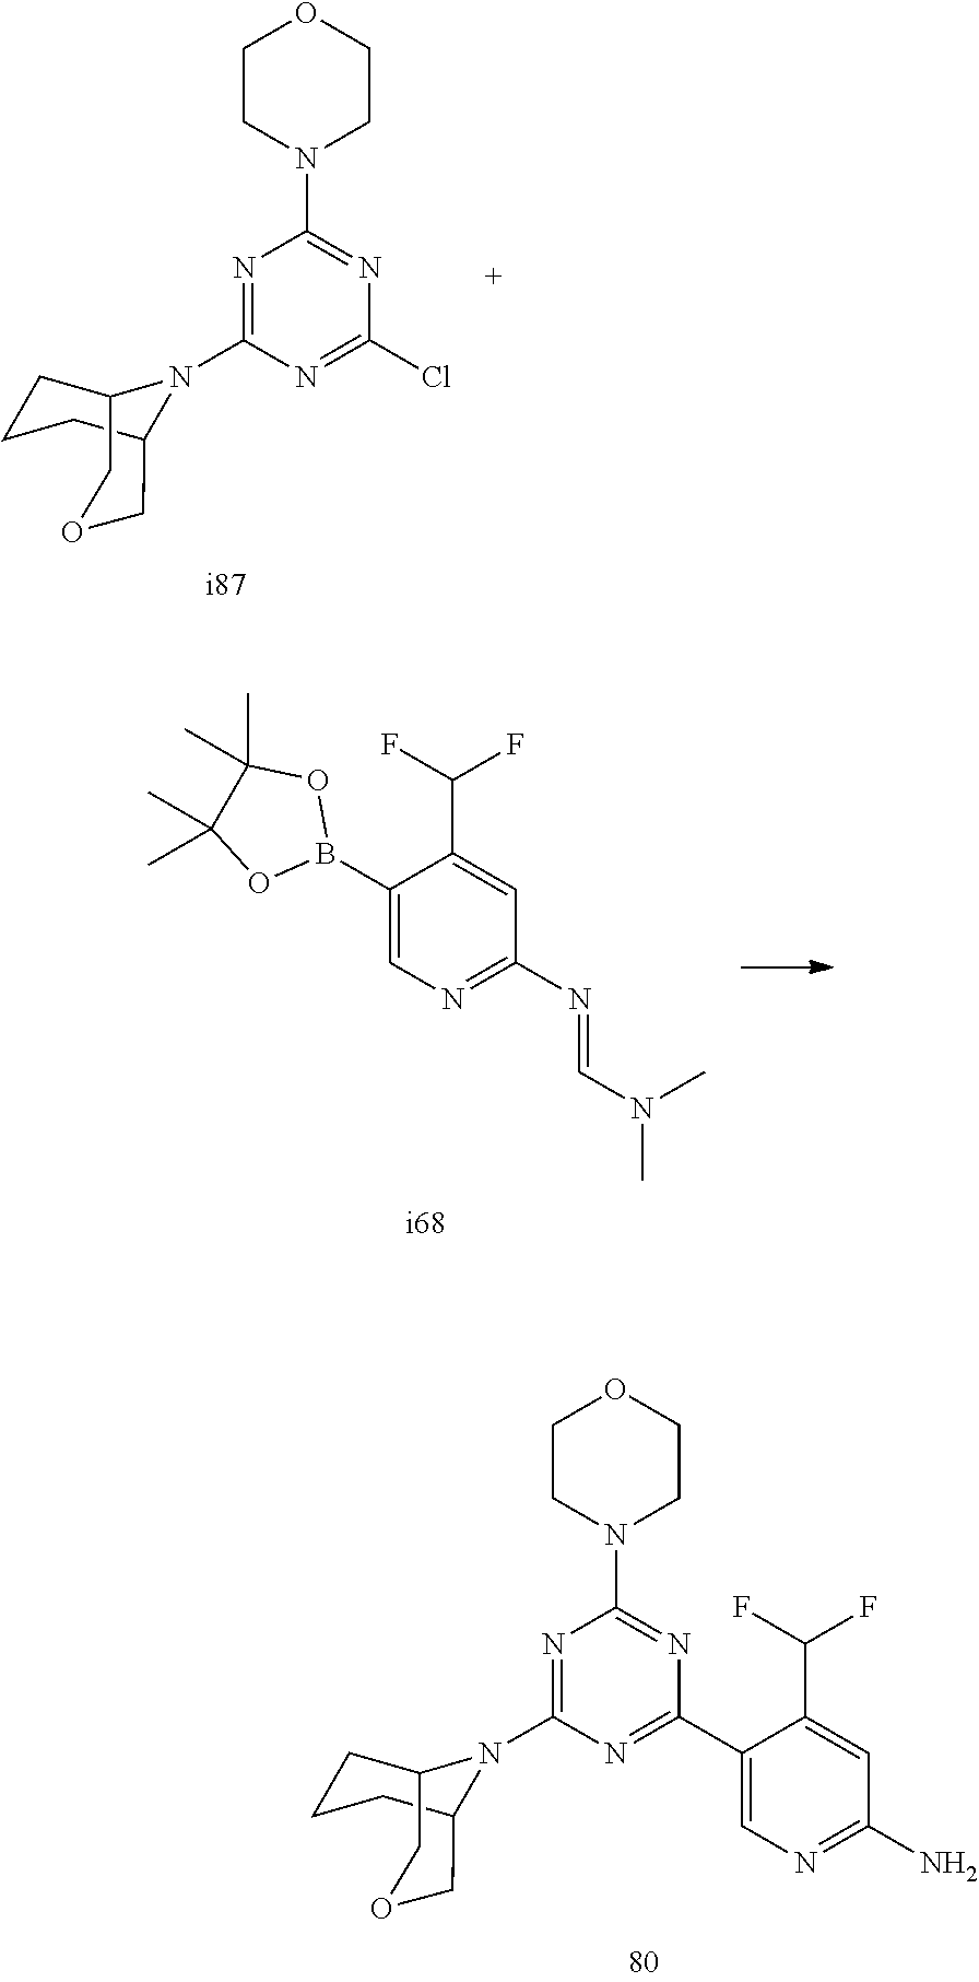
C1(B2OC(C)(C)C(C)(C)O2)=CN=C(N=CN(C)C)C=C1C(F)F.N1=C(N2C3CCCC2COC3)N=C(C2=CN=C(N)C=C2C(F)F)N=C1N1CCOCC1.N1=C(N2C3CCCC2COC3)N=C(Cl)N=C1N1CCOCC1
